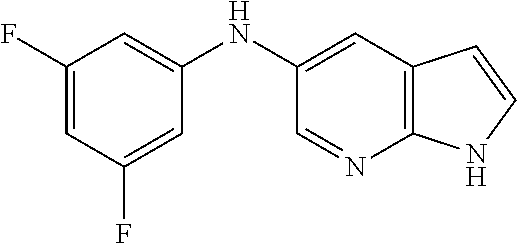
C12=C(C=C(NC3=CC(F)=CC(F)=C3)C=N1)C=CN2
